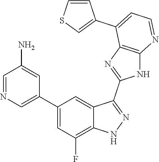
C1=NC=C(C2=CC(F)=C3C(=C2)C(C2=NC4=C(N2)N=CC=C4C2=CSC=C2)=NN3)C=C1N
